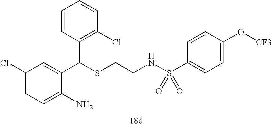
C1=C(N)C(C(SCCNS(=O)(C2=CC=C(O[CF3])C=C2)=O)C2=C(Cl)C=CC=C2)=CC(Cl)=C1
